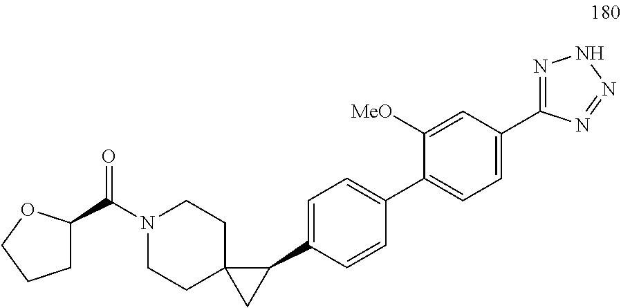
O=C(N1CCC2(CC1)CC2C1=CC=C(C2=CC=C(C3=NNN=N3)C=C2[MeO])C=C1)C1CCCO1
